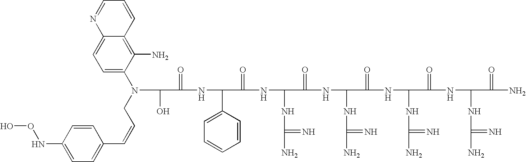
OC(C(=O)NC(C1=CC=CC=C1)C(=O)NC(NC(N)=N)C(=O)NC(NC(N)=N)C(=O)NC(NC(N)=N)C(=O)NC(NC(N)=N)C(=O)N)N(CC=CC1=CC=C(NOO)C=C1)C1=CC=C2C(=C1N)C=CC=N2
